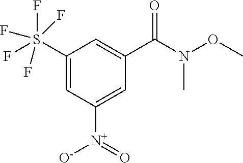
C1(S(F)(F)(F)(F)F)=CC([N+](=O)[O-])=CC(C(=O)N(C)OC)=C1
